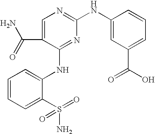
C1=CC=C(S(N)(=O)=O)C(NC2=NC(NC3=CC(C(O)=O)=CC=C3)=NC=C2C(=O)N)=C1
